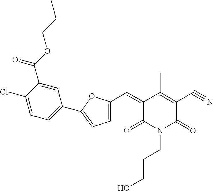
C1=C(Cl)C(C(OCCC)=O)=CC(C2=CC=C(C=C3C(=O)N(CCCO)C(=O)C(C#N)=C3C)O2)=C1
